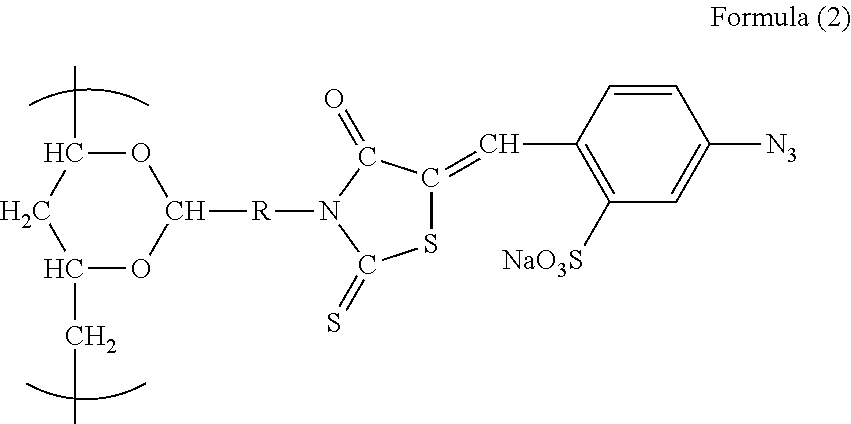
CC1CC(CC)OC([R]N2C(=S)SC(=CC3=C([NaO3S])C=C([N3])C=C3)C2=O)O1
